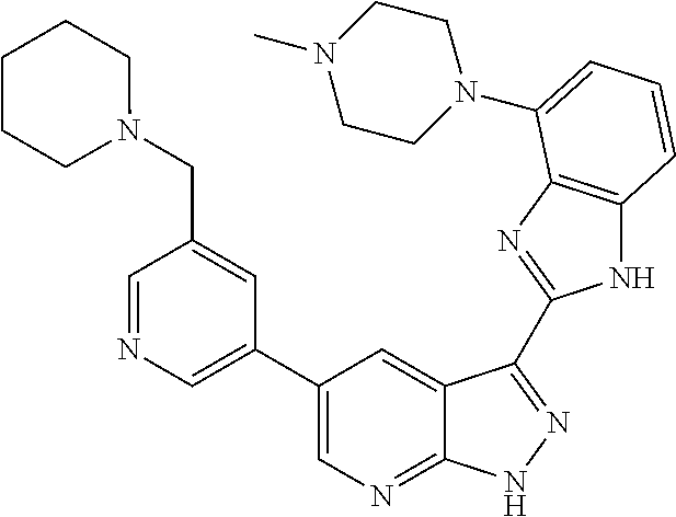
C1(C2=CN=CC(CN3CCCCC3)=C2)=CN=C2C(=C1)C(C1=NC3=C(N1)C=CC=C3N1CCN(C)CC1)=NN2
